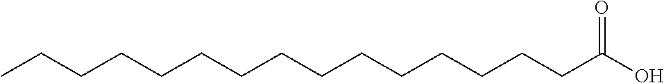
C(CCCCCCC(O)=O)CCCCCCCC
